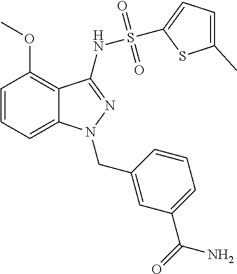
C1=CC=C2C(=C1OC)C(NS(=O)(=O)C1=CC=C(C)S1)=NN2CC1=CC(C(N)=O)=CC=C1
